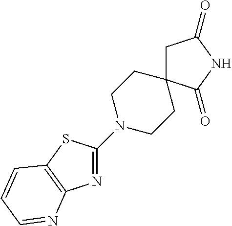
C1(N2CCC3(CC2)CC(=O)NC3=O)=NC2=C(S1)C=CC=N2
